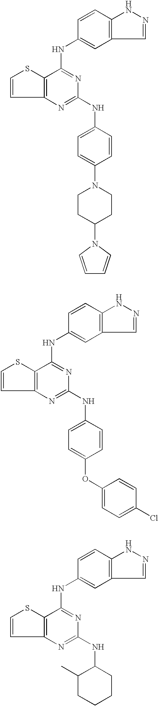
C12=C(N=C(NC3=CC=C(N4CCC(N5C=CC=C5)CC4)C=C3)N=C1NC1=CC3=C(C=C1)NN=C3)C=CS2.C12=C(N=C(NC3=CC=C(OC4=CC=C(Cl)C=C4)C=C3)N=C1NC1=CC3=C(C=C1)NN=C3)C=CS2.C12=C(N=C(NC3C(C)CCCC3)N=C1NC1=CC3=C(C=C1)NN=C3)C=CS2
